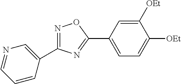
N1=C(C2=CN=CC=C2)N=C(C2=CC=C([OEt])C([OEt])=C2)O1
